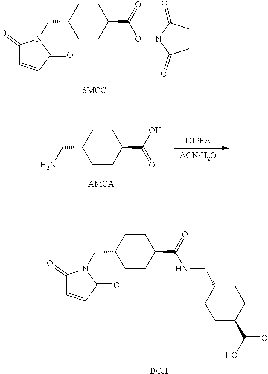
C1(CN2C(=O)C=CC2=O)CCC(C(=O)ON2C(=O)CCC2=O)CC1.C1(CN)CCC(C(O)=O)CC1.C1(CN2C(=O)C=CC2=O)CCC(C(=O)NCC2CCC(C(O)=O)CC2)CC1.[BCH]
